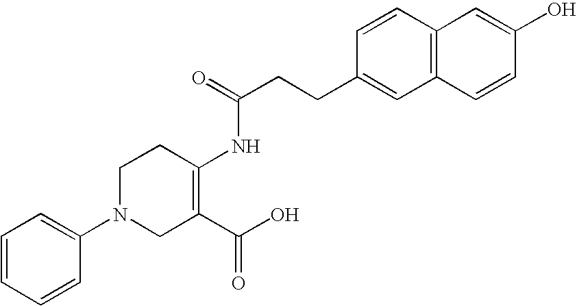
N1(C2=CC=CC=C2)CC(C(O)=O)=C(NC(CCC2=CC3=C(C=C2)C=C(O)C=C3)=O)CC1
